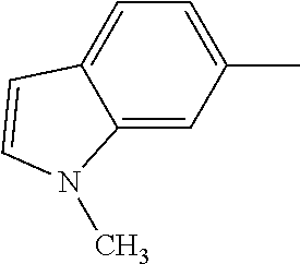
C1(C)=CC=C2C(=C1)N(C)C=C2
